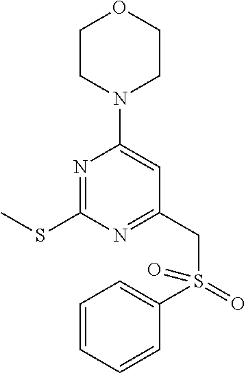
N1=C(SC)N=C(CS(C2=CC=CC=C2)(=O)=O)C=C1N1CCOCC1
